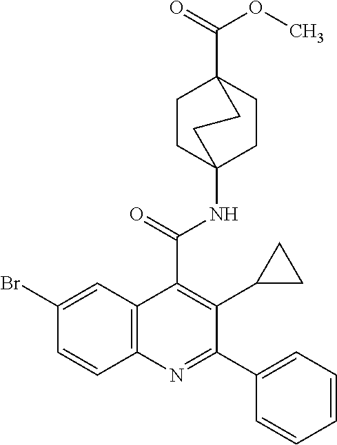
C1CC2(NC(C3=C(C4CC4)C(C4=CC=CC=C4)=NC4=C3C=C(Br)C=C4)=O)CCC1(C(=O)OC)CC2
